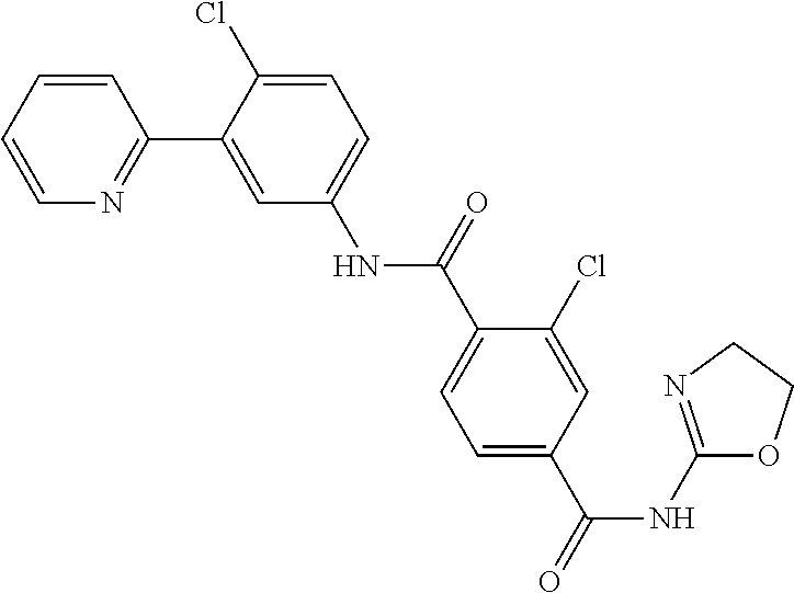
C1=CC=CN=C1C1=CC(NC(C2=CC=C(C(=O)NC3=NCCO3)C=C2Cl)=O)=CC=C1Cl
